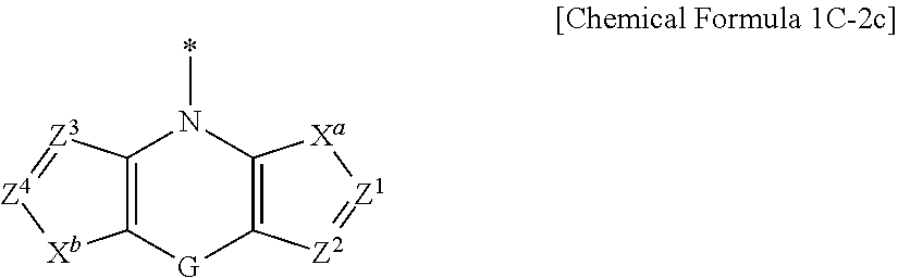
C12=C([G]C3=C(N1*)[Xa][Z1]=[Z2]3)[Xb][Z4]=[Z3]2
